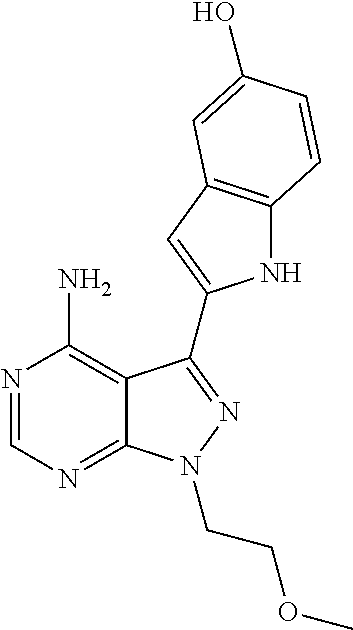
N1=CN=C2C(=C1N)C(C1=CC3=C(N1)C=CC(O)=C3)=NN2CCOC
